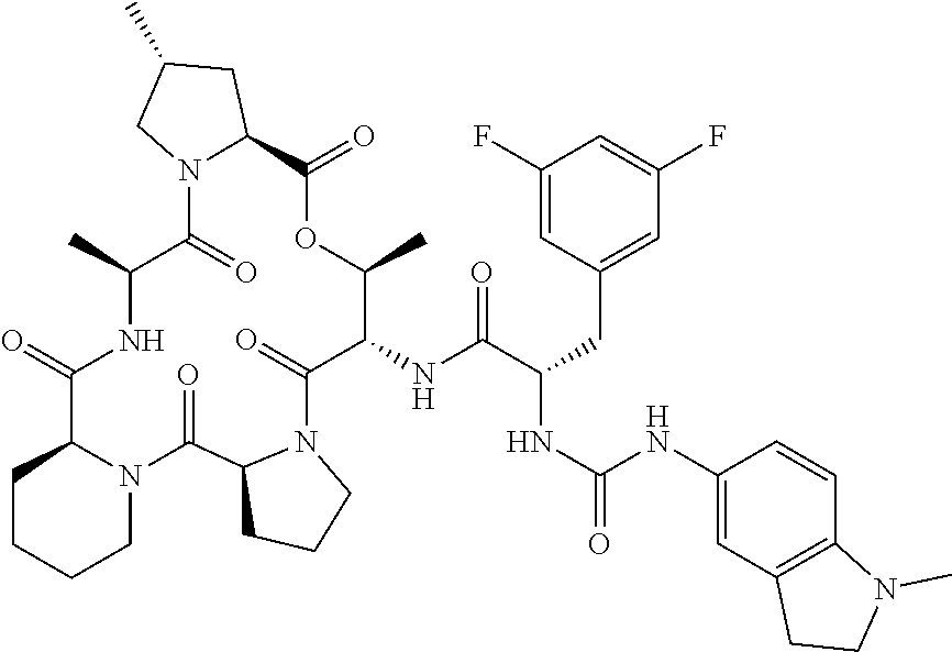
C1(NC(C(CC2=CC(F)=CC(F)=C2)NC(=O)NC2=CC3=C(C=C2)N(C)CC3)=O)C(=O)N2C(C(=O)N3C(C(=O)NC(C)C(=O)N4C(C(=O)OC1C)CC(C)C4)CCCC3)CCC2
